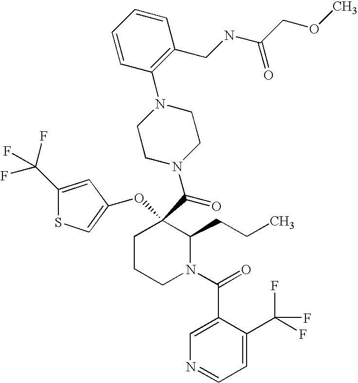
O(C1(C(=O)N2CCN(C3=C(CNC(COC)=O)C=CC=C3)CC2)CCCN(C(C2=CN=CC=C2C(F)(F)F)=O)C1CCC)C1=CSC(C(F)(F)F)=C1
